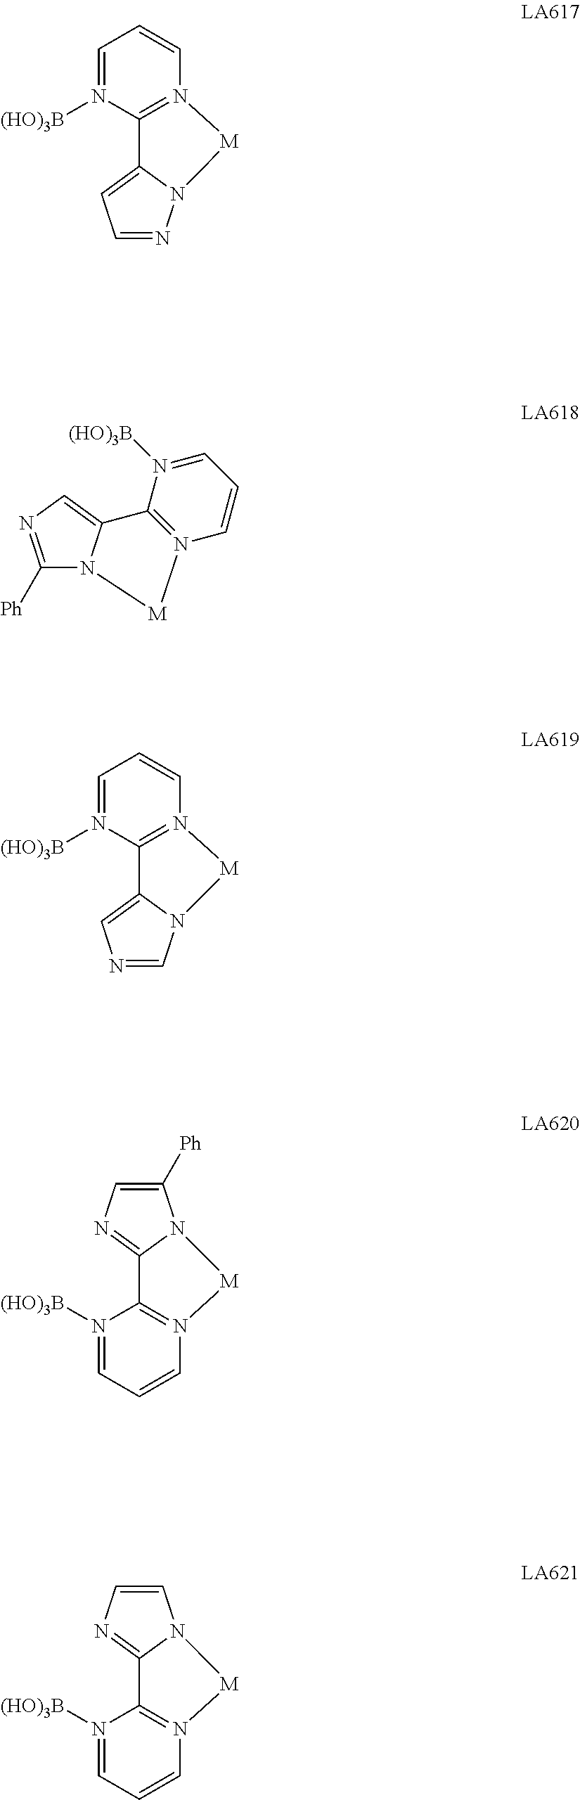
C12=NC=CN1[M]N1=C2N([(HO)3B])=CC=C1.C12=NC=C([Ph])N1[M]N1=C2N([(HO)3B])=CC=C1.C12=CC=NN1[M]N1=C2N([(HO)3B])=CC=C1.C1([Ph])=NC=C2N1[M]N1=C2N([(HO)3B])=CC=C1.C12=CN=CN1[M]N1=C2N([(HO)3B])=CC=C1
